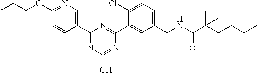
C1(CNC(C(CCCC)(C)C)=O)=CC=C(Cl)C(C2=NC(C3=CN=C(OCCC)C=C3)=NC(O)=N2)=C1
